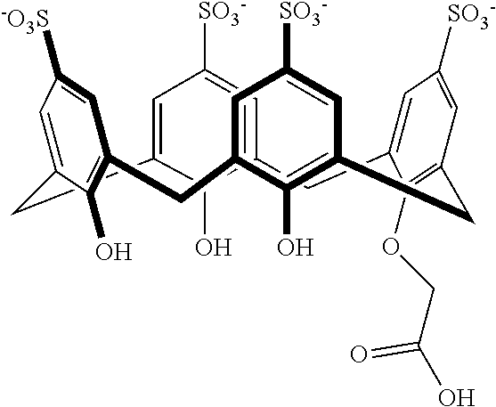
C12=CC([SO3-])=CC(=C1O)CC1=CC([SO3-])=CC(=C1OCC(O)=O)CC1=C(O)C(=CC([SO3-])=C1)CC1=C(O)C(=CC([-O3S])=C1)C2
